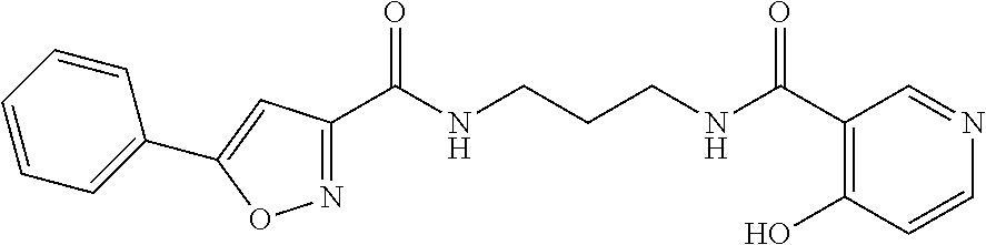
N1=C(C(NCCCNC(=O)C2=C(O)C=CN=C2)=O)C=C(C2=CC=CC=C2)O1
